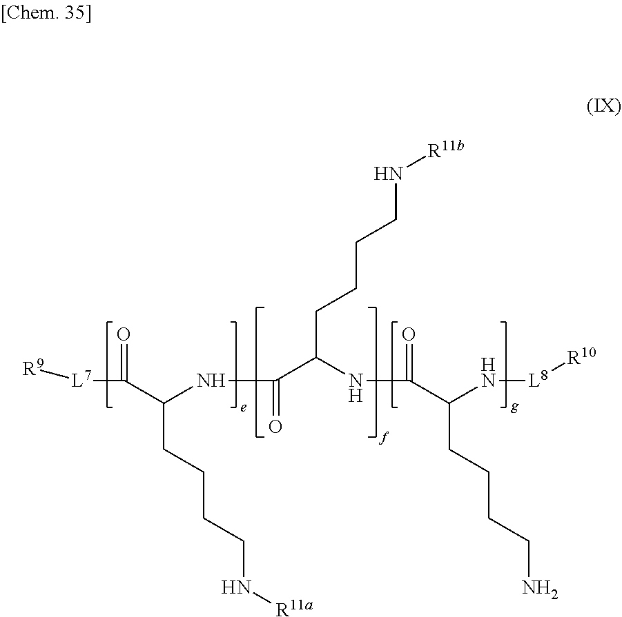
[R9][L7]C(=O)C(NC(=O)C(NC(=O)C(N[L8][R10])CCCCN)CCCCN[R11b])CCCCN[R11a]
